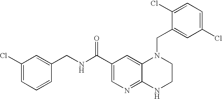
C(C1=CN=C2C(=C1)N(CC1=CC(Cl)=CC=C1Cl)CCN2)(NCC1=CC(Cl)=CC=C1)=O
